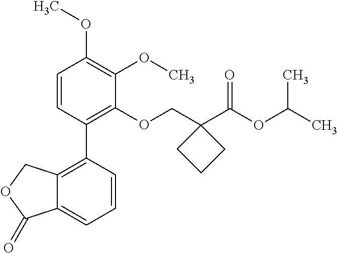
C1=CC(C2=C3C(=CC=C2)C(=O)OC3)=C(OCC2(C(OC(C)C)=O)CCC2)C(OC)=C1OC
